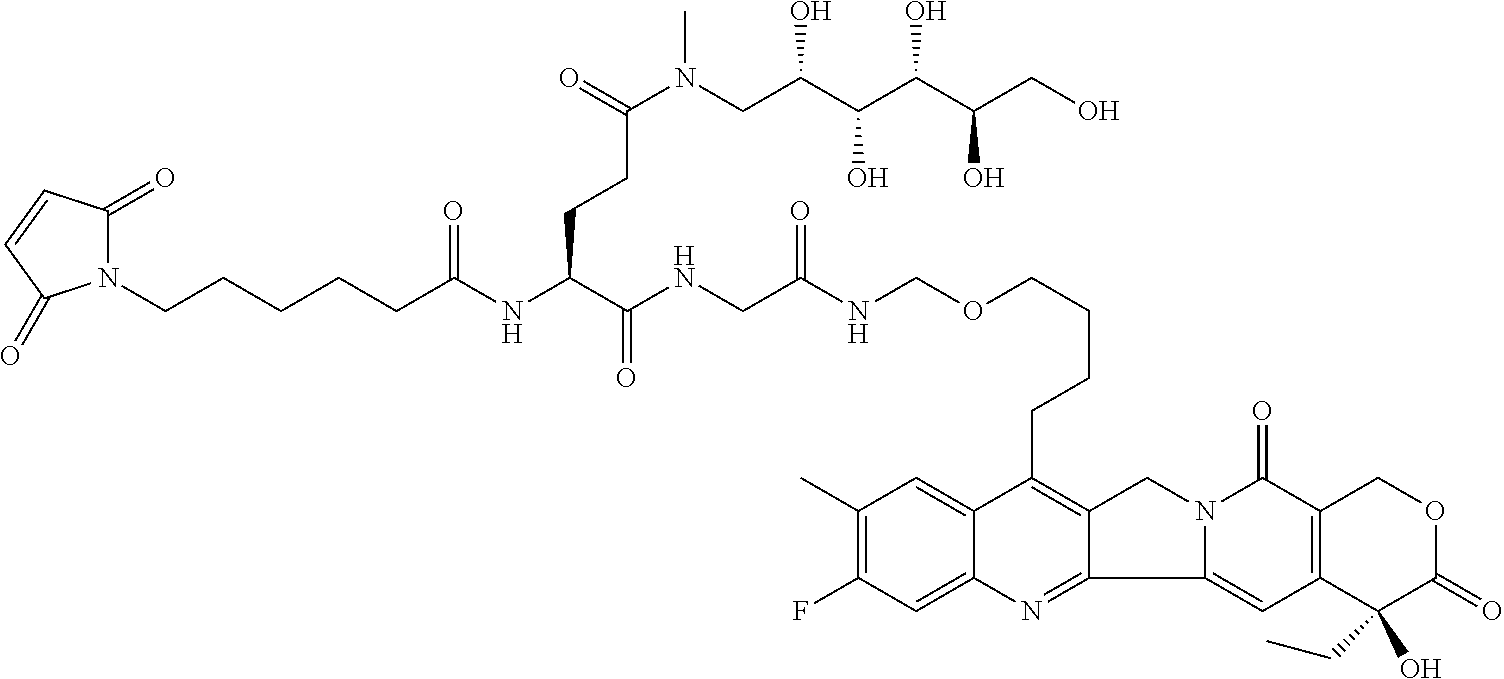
C1(C)=C(F)C=C2C(=C1)C(CCCCOCNC(CNC(C(NC(CCCCCN1C(=O)C=CC1=O)=O)CCC(N(CC(C(C(C(CO)O)O)O)O)C)=O)=O)=O)=C1C(=N2)C2=CC3=C(C(=O)N2C1)COC(=O)C3(CC)O
